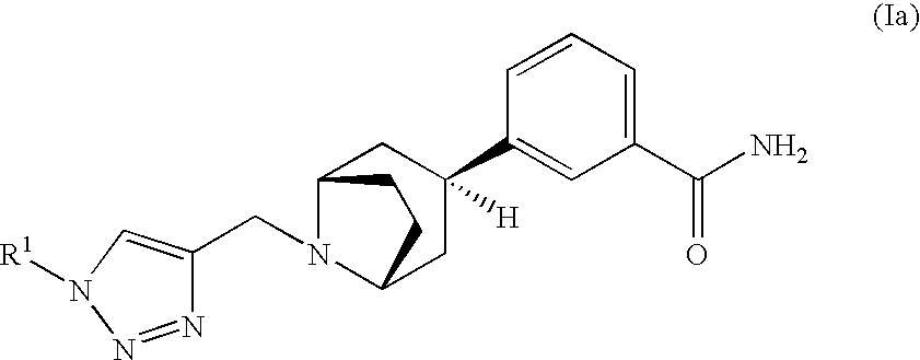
N1(CC2=CN([R1])N=N2)C2CC(C3=CC(C(N)=O)=CC=C3)([H])CC1CC2
